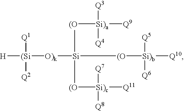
[O)k]([Si]([(O][Si)c]([Q11])([Q7])[Q8])([(O][Si)a]([Q9])([Q3])[Q4])[(O][Si)b]([Q10])([Q5])[Q6])[(Si]([H])([Q1])[Q2]
